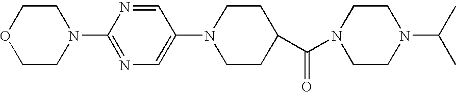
N1=C(N2CCOCC2)N=CC(N2CCC(C(=O)N3CCN(C(C)C)CC3)CC2)=C1
